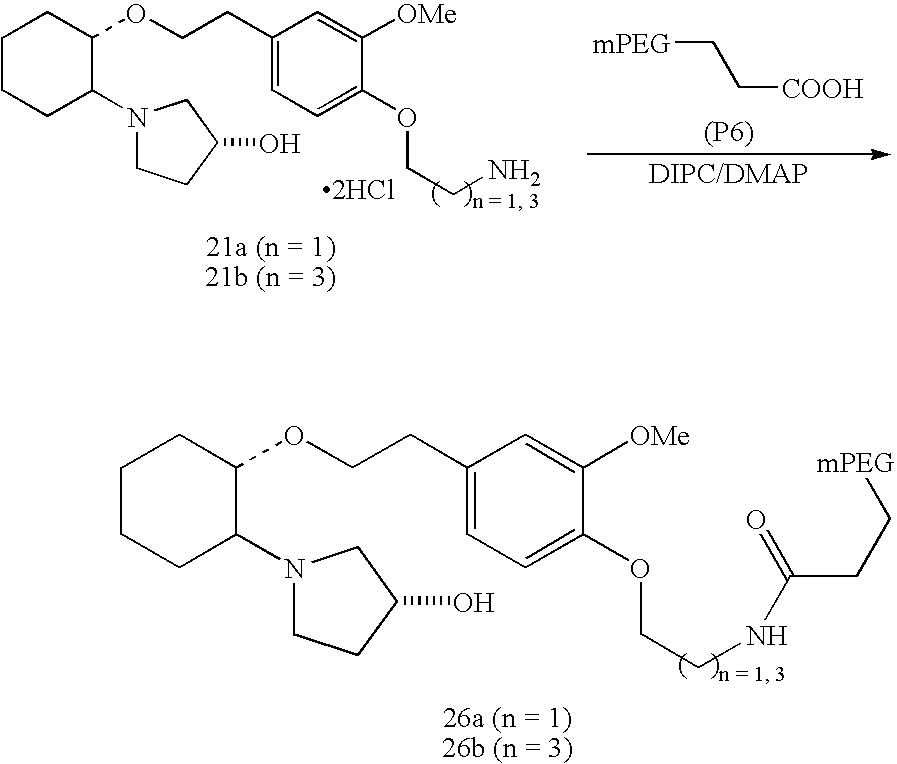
C1(CCOC2CCCCC2N2CCC(O)C2)=CC=C(OCCNC(=O)CC[mPEG])C([OMe])=C1.C1(CCOC2CCCCC2N2CCC(O)C2)=CC=C(OCCN)C([OMe])=C1.[2HCl].[mPEG]CC[COOH].[(P6)].[DIPC/DMAP]
